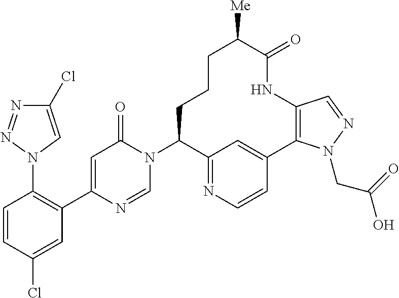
N1=NN(C2=C(C3=CC(=O)N(C4C5=NC=CC(=C5)C5=C(NC(=O)C([Me])CCC4)C=NN5CC(=O)O)C=N3)C=C(Cl)C=C2)C=C1Cl
